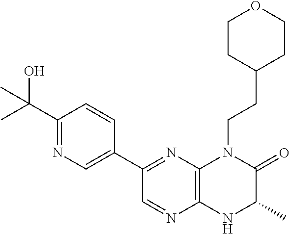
C1(C2=NC3=C(N=C2)NC(C)C(=O)N3CCC2CCOCC2)=CN=C(C(O)(C)C)C=C1
